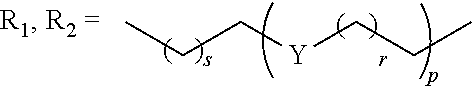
CCC[Y]CCC
